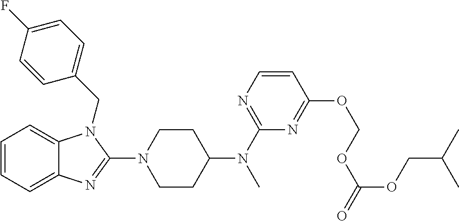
C1=CC=C2C(=C1)N(CC1=CC=C(F)C=C1)C(N1CCC(N(C)C3=NC=CC(OCOC(OCC(C)C)=O)=N3)CC1)=N2
